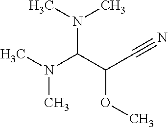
N(C(C(C#N)OC)N(C)C)(C)C
